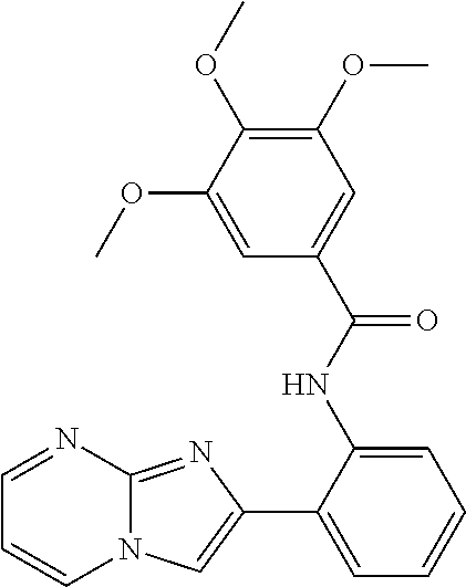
C1(C2=CC=CC=C2NC(C2=CC(OC)=C(OC)C(OC)=C2)=O)=CN2C(=N1)N=CC=C2
